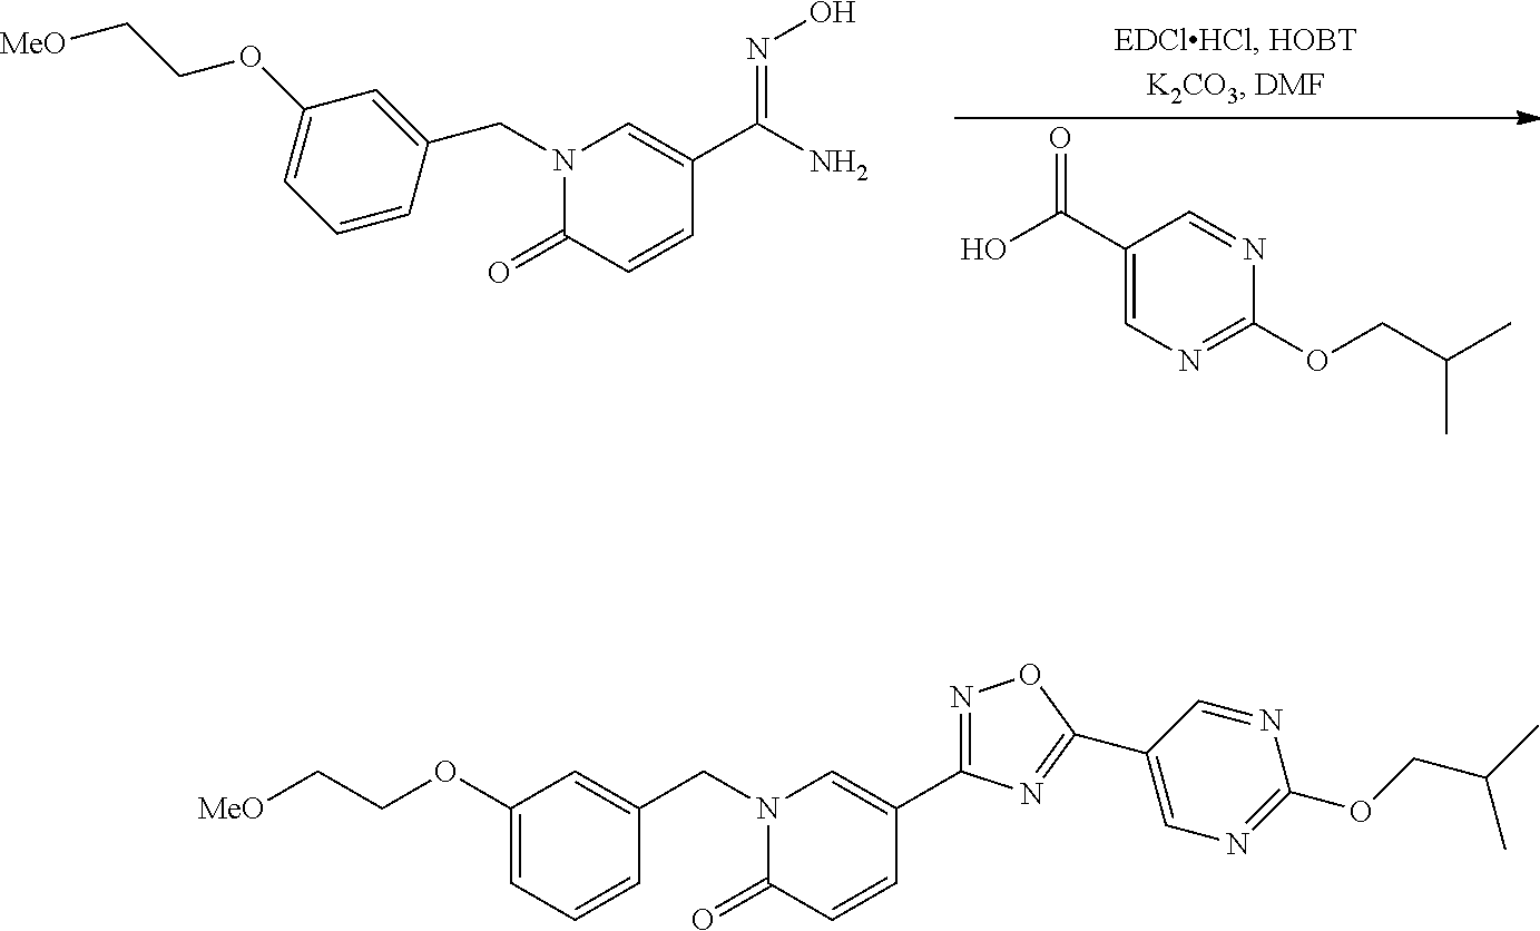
C1(C(O)=O)=CN=C(OCC(C)C)N=C1.N1(CC2=CC(OCC[MeO])=CC=C2)C(=O)C=CC(C(=NO)N)=C1.N1(CC2=CC(OCC[MeO])=CC=C2)C(=O)C=CC(C2=NOC(C3=CN=C(OCC(C)C)N=C3)=N2)=C1
